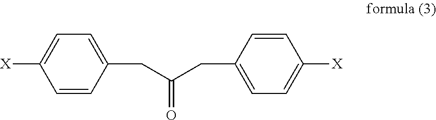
C1=CC(CC(CC2=CC=C([X])C=C2)=O)=CC=C1[X]
